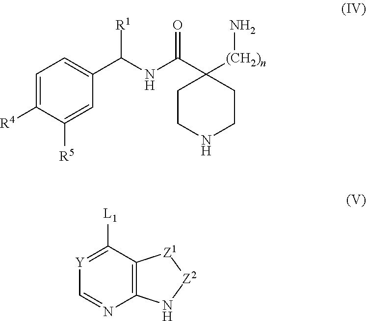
C1=C([R4])C([R5])=CC(C(NC(C2([(CH2)n]N)CCNCC2)=O)[R1])=C1.[Y]1=C([L1])C2=C(N=C1)N[Z2][Z1]2
